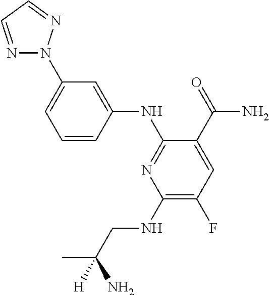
C1(NCC(C)(N)[H])=C(F)C=C(C(=O)N)C(NC2=CC(N3N=CC=N3)=CC=C2)=N1
